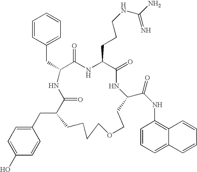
C1(CC2C(=O)NC(CC3=CC=CC=C3)C(=O)NC(CCCNC(N)=N)C(=O)NC(C(NC3=C4C(=CC=C3)C=CC=C4)=O)CCOCCCC2)=CC=C(O)C=C1
